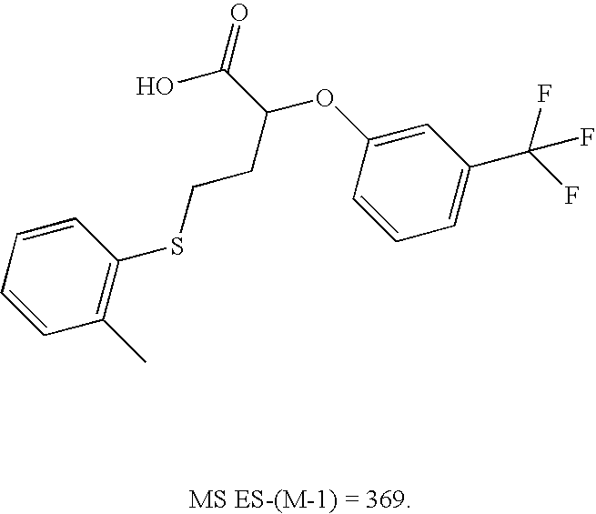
C1=CC=CC(SCCC(OC2=CC(C(F)(F)F)=CC=C2)C(=O)O)=C1C
